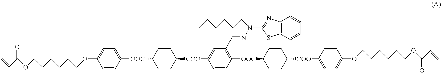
C=CC(OCCCCCCOC1=CC=C([OOC]C2CCC([COO]C3=CC(C=NN(C4=NC5=C(S4)C=CC=C5)CCCCCC)=C([OOC]C4CCC([COO]C5=CC=C(OCCCCCCOC(C=C)=O)C=C5)CC4)C=C3)CC2)C=C1)=O
